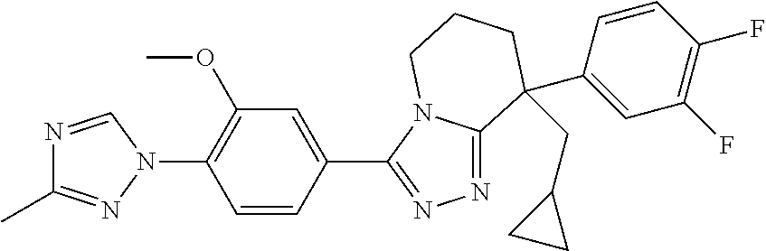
N1=CN(C2=C(OC)C=C(C3=NN=C4N3CCCC4(CC3CC3)C3=CC(F)=C(F)C=C3)C=C2)N=C1C
